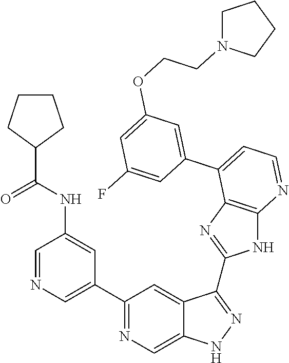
C1(C2=NC=C3C(=C2)C(C2=NC4=C(N2)N=CC=C4C2=CC(OCCN4CCCC4)=CC(F)=C2)=NN3)=CN=CC(NC(C2CCCC2)=O)=C1
